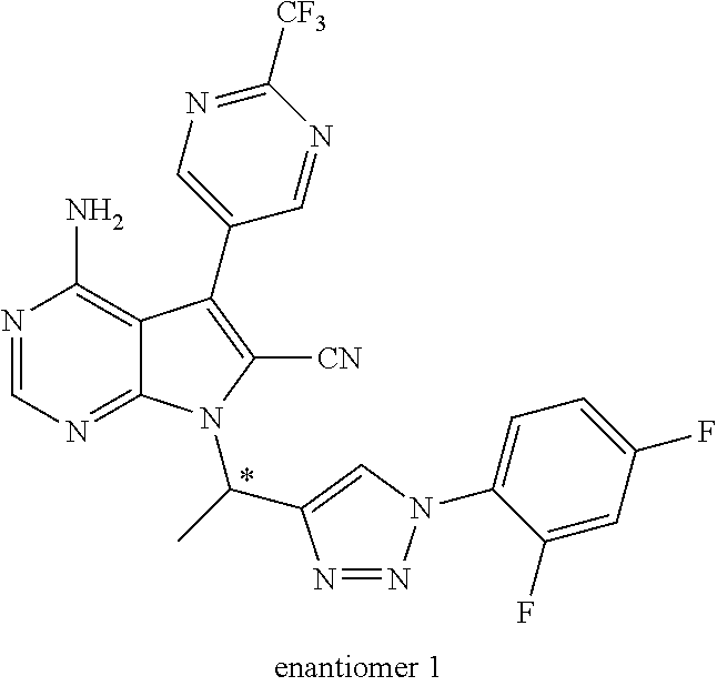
C12=C(N)N=CN=C1N(C(C)C1=CN(C3=CC=C(F)C=C3F)N=N1)C([CN])=C2C1=CN=C([CF3])N=C1
